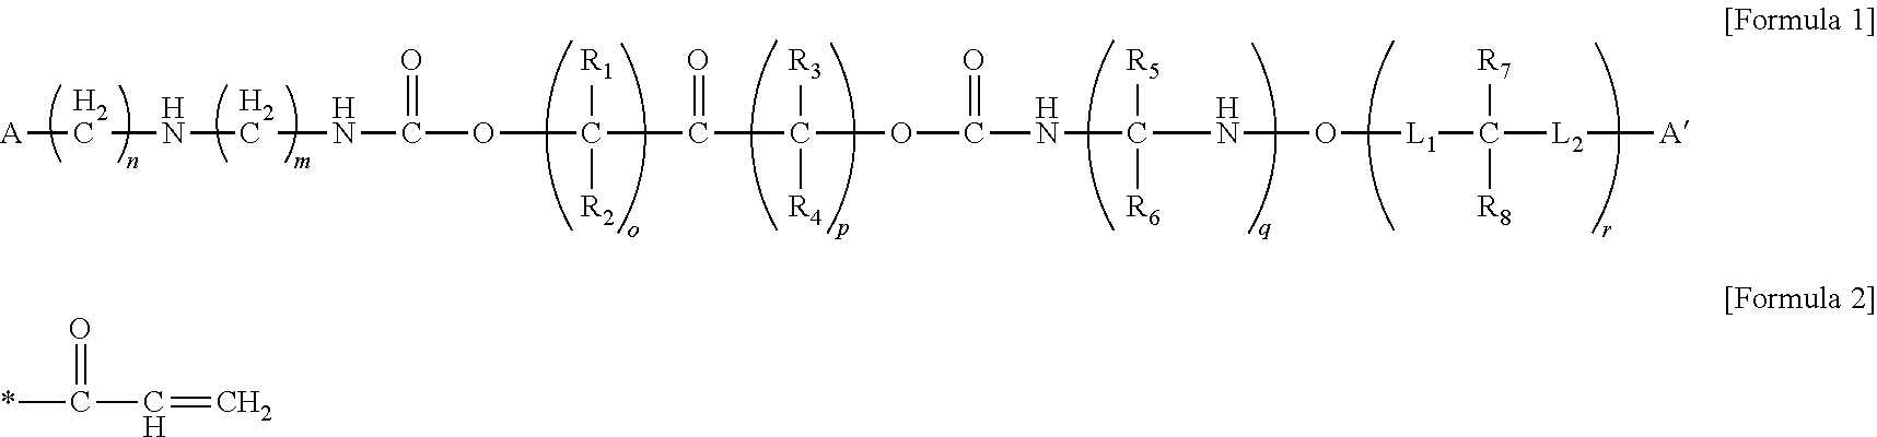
[A]CNCNC(OC(C(C([R3])(OC(NC(NO[L1]C([L2][A])([R7])[R8])([R5])[R6])=O)[R4])=O)([R1])[R2])=O.*C(C=C)=O
